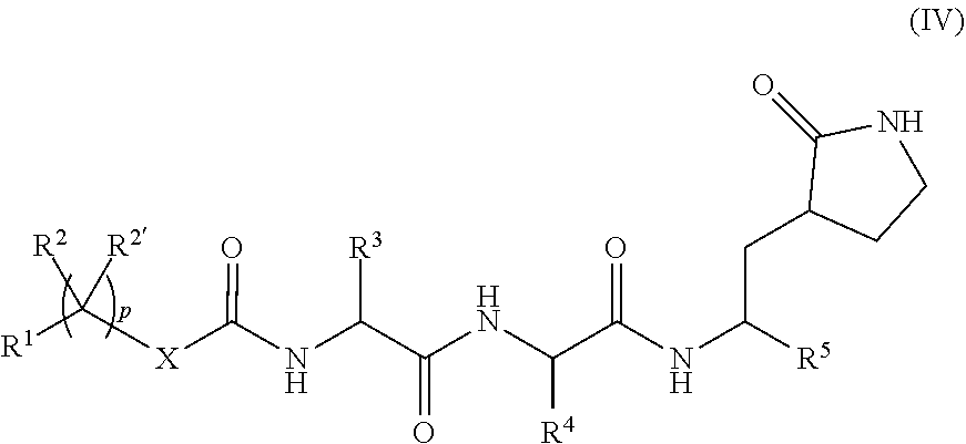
[R1]C([R2])([R2])[X]C(NC(C(NC(C(NC([R5])CC1CCNC1=O)=O)[R4])=O)[R3])=O
